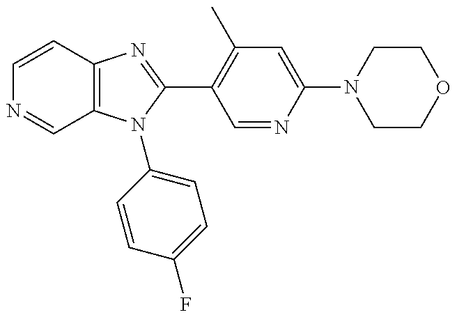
C12=C(N(C3=CC=C(F)C=C3)C(C3=C(C)C=C(N4CCOCC4)N=C3)=N1)C=NC=C2
